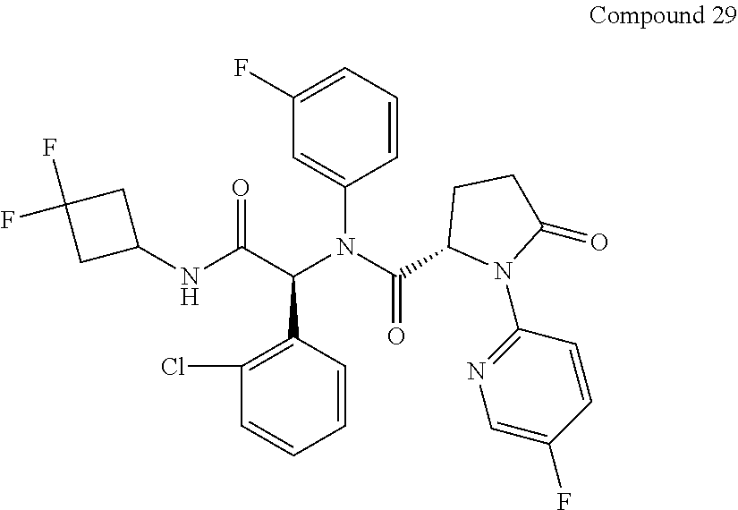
C1=CC(N(C(C2N(C3=NC=C(F)C=C3)C(=O)CC2)=O)C(C(NC2CC(F)(F)C2)=O)C2=C(Cl)C=CC=C2)=CC(F)=C1
